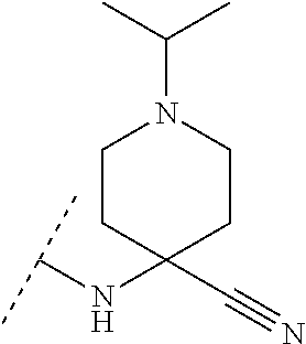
C(NC1(C#N)CCN(C(C)C)CC1)(C)C
